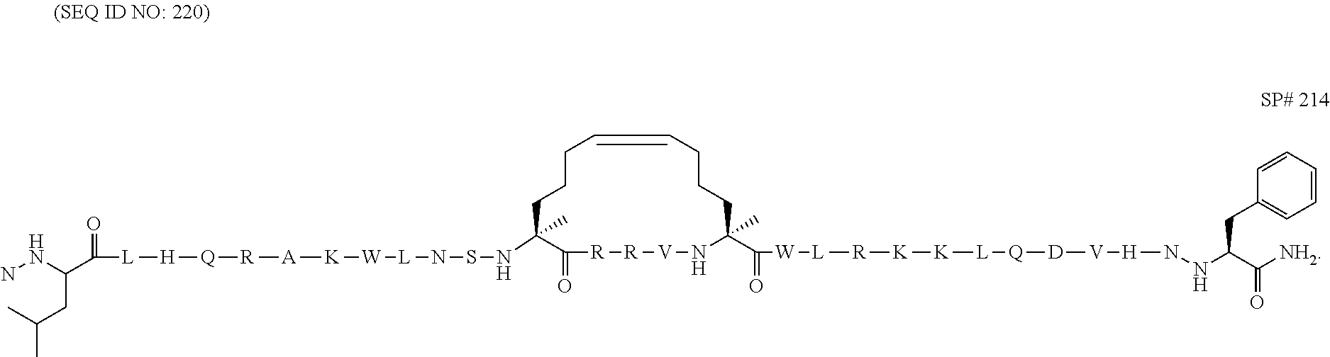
C1(=O)[R][R][V]NC(C(=O)[W][L][R][K][K][L][Q][D][V][H]NNC(CC2=CC=CC=C2)C([NH2])=O)(C)CCCC=CCCCC1(NSN[L][W][K][A][R][Q][H][L]C(C(CC(C)C)NN)=O)C
